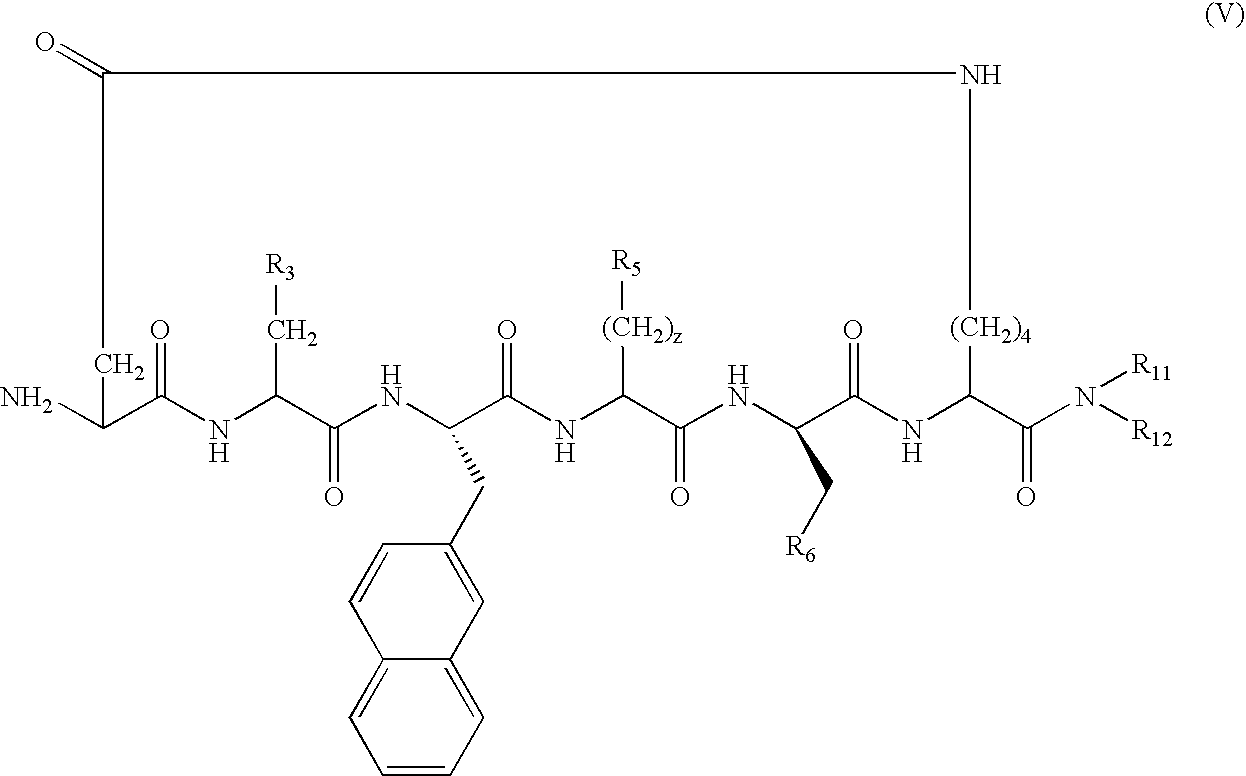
C1(N)C(=O)NC(C[R3])C(=O)NC(CC2=CC3=CC=CC=C3C=C2)C(=O)NC([(CH2)z][R5])C(=O)NC(C[R6])C(=O)NC(C(N([R12])[R11])=O)[(CH2)4]NC(=O)C1
